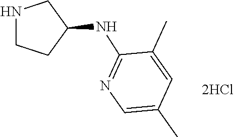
N1CCC(NC2=NC=C(C)C=C2C)C1
